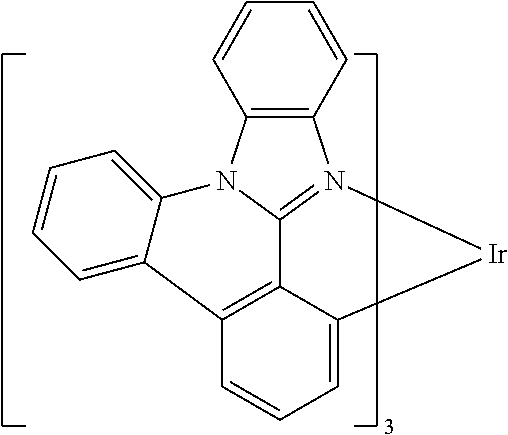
C12=C3C=CC=C1[Ir]N1=C2N(C2=C1C=CC=C2)C1=CC=CC=C31
